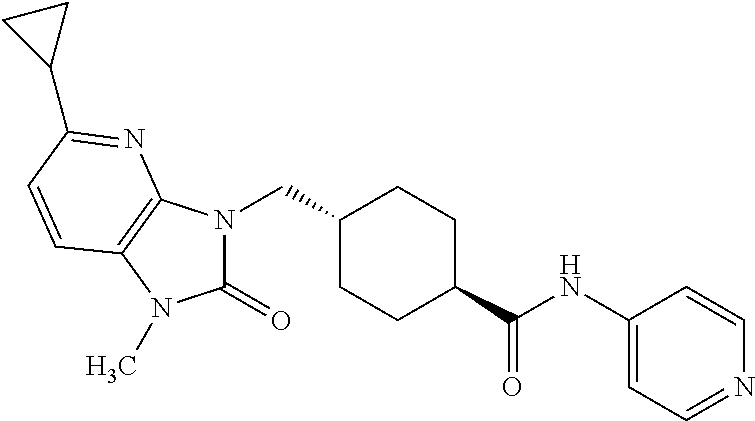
C1(C2=NC3=C(N(C)C(=O)N3CC3CCC(C(NC4=CC=NC=C4)=O)CC3)C=C2)CC1
